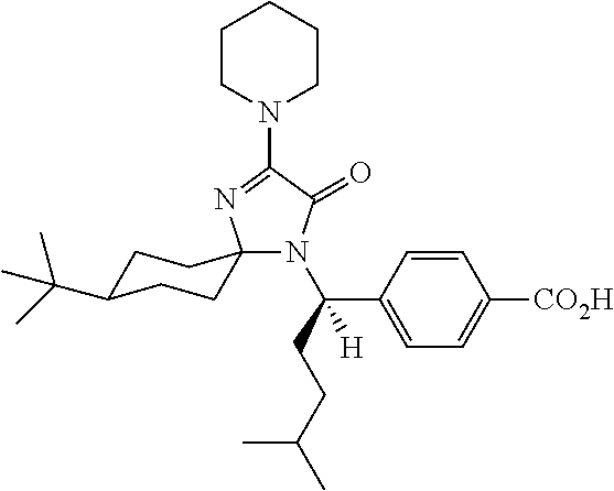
C1CN(C2=NC3(N(C(CCC(C)C)(C4=CC=C([CO2H])C=C4)[H])C2=O)CCC(C(C)(C)C)CC3)CCC1
